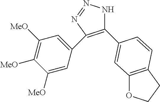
C1(C2=CC3=C(CCO3)C=C2)=C(C2=CC([MeO])=C([MeO])C([MeO])=C2)N=NN1
